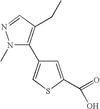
N1(C)C(C2=CSC(C(=O)O)=C2)=C(CC)C=N1
